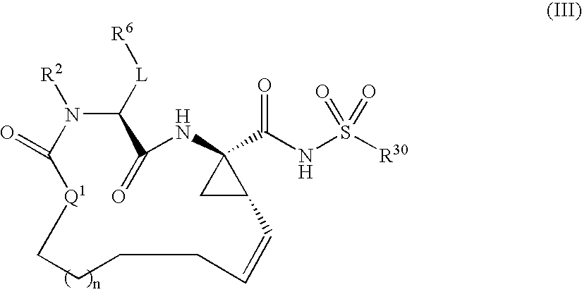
[L](C1N([R2])C(=O)[Q1]CCCCC=CC2C(C(NS([R30])(=O)=O)=O)(NC1=O)C2)[R6]
